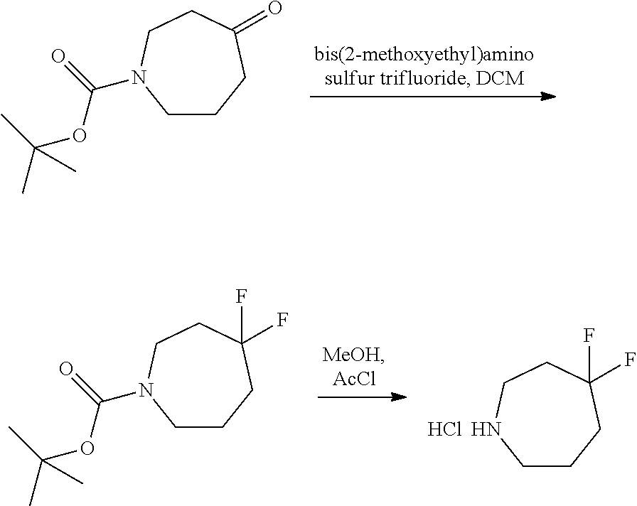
C1CCC(=O)CCN1C(OC(C)(C)C)=O.C1CCC(F)(F)CCN1C(OC(C)(C)C)=O.C1CCC(F)(F)CCN1.Cl
